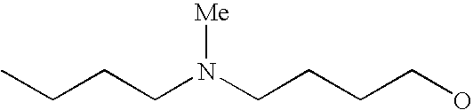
N(CCCCO)([Me])CCCC
